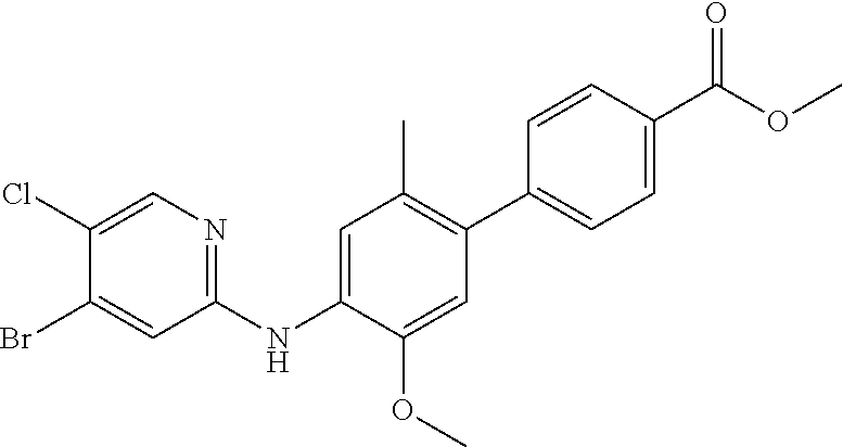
C1=C(NC2=NC=C(Cl)C(Br)=C2)C(OC)=CC(C2=CC=C(C(OC)=O)C=C2)=C1C
